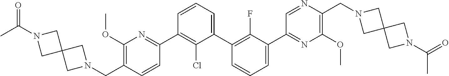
C1(C2=NC(OC)=C(CN3CC4(C3)CN(C(=O)C)C4)C=C2)=C(Cl)C(C2=C(F)C(C3=NC(OC)=C(CN4CC5(C4)CN(C(=O)C)C5)N=C3)=CC=C2)=CC=C1
